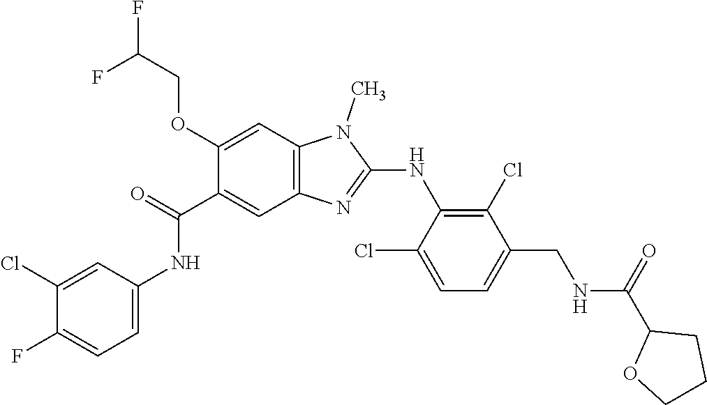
C1(OCC(F)F)=CC2=C(C=C1C(NC1=CC=C(F)C(Cl)=C1)=O)N=C(NC1=C(Cl)C(CNC(C3OCCC3)=O)=CC=C1Cl)N2C
